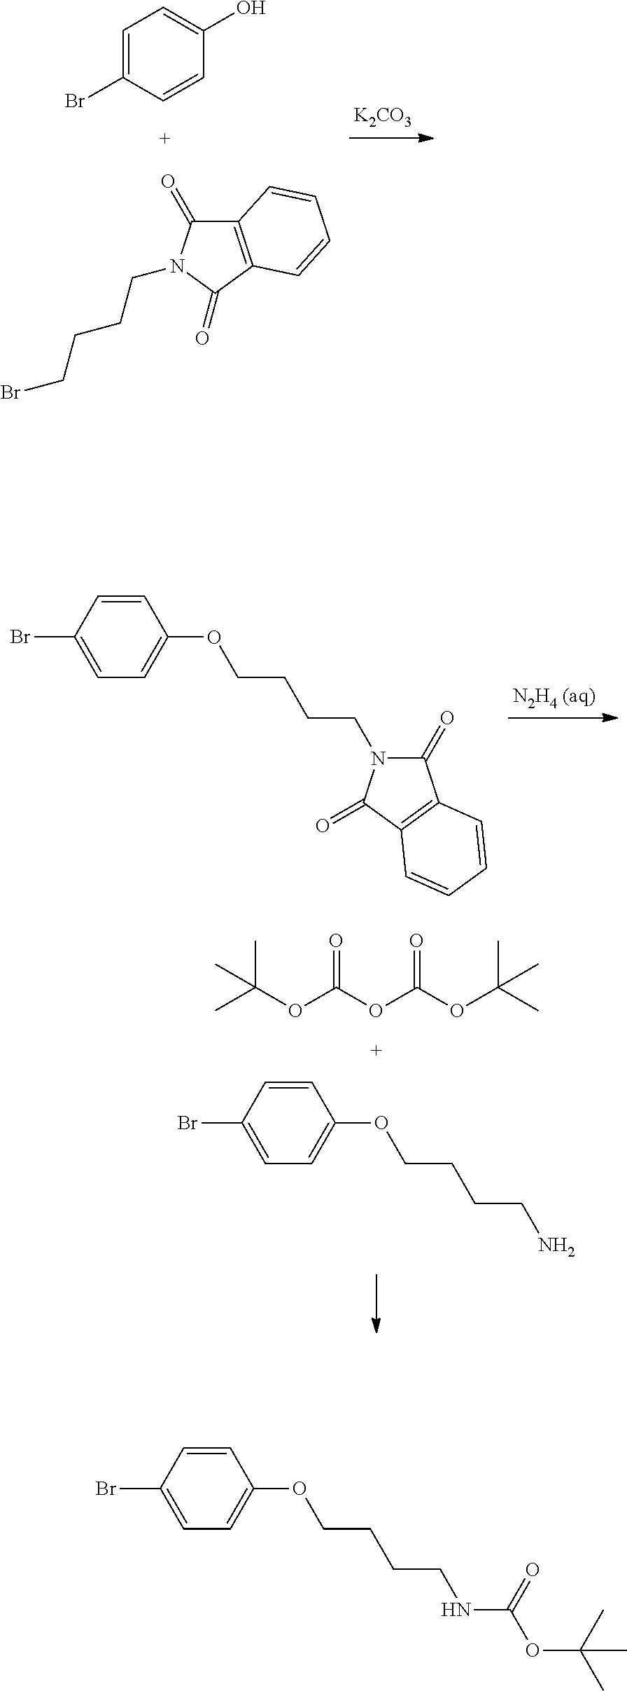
C12=C(C(=O)N(CCCCBr)C1=O)C=CC=C2.C1=C(Br)C=CC(O)=C1.[K2CO3].C1=CC(Br)=CC=C1OCCCCN1C(=O)C2=C(C1=O)C=CC=C2.CC(C)(OC(=O)OC(=O)OC(C)(C)C)C.C1=CC(Br)=CC=C1OCCCCN.C1=CC(Br)=CC=C1OCCCCNC(=O)OC(C)(C)C
